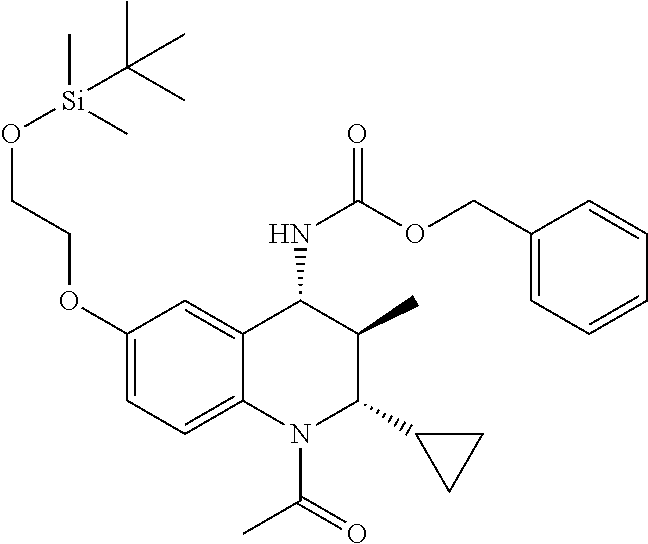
O(CCO[Si](C)(C)C(C)(C)C)C1=CC=C2C(=C1)C(NC(=O)OCC1=CC=CC=C1)C(C)C(C1CC1)N2C(C)=O
